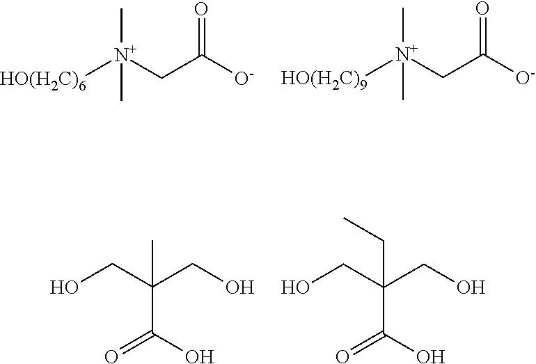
C(C([O-])=O)[N+]([HO(H2C)6])(C)C.C(C([O-])=O)[N+]([HO(H2C)9])(C)C.CC(CO)(CO)C(O)=O.C(C(CO)(CO)C(O)=O)C
